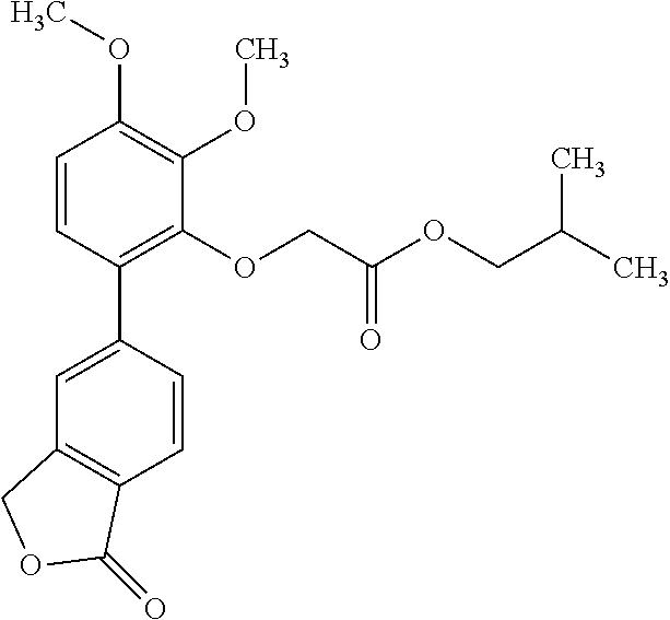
C1=C(C2=C(OCC(OCC(C)C)=O)C(OC)=C(OC)C=C2)C=CC2=C1COC2=O
